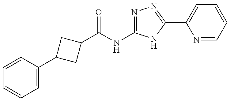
C1=CC(C2CC(C(=O)NC3=NN=C(C4=CC=CC=N4)N3)C2)=CC=C1
